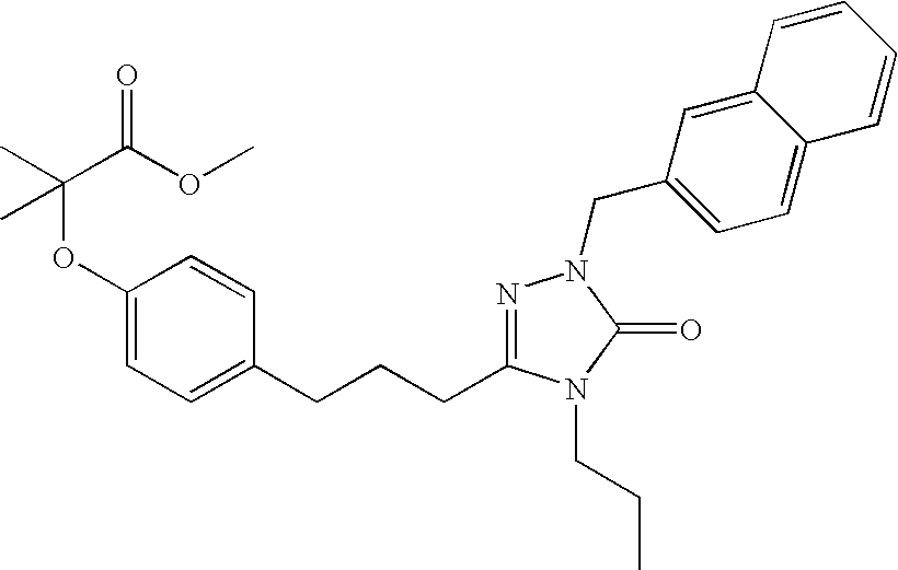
C(C(OC)=O)(OC1=CC=C(CCCC2=NN(CC3=CC=C4C(=C3)C=CC=C4)C(=O)N2CCC)C=C1)(C)C
